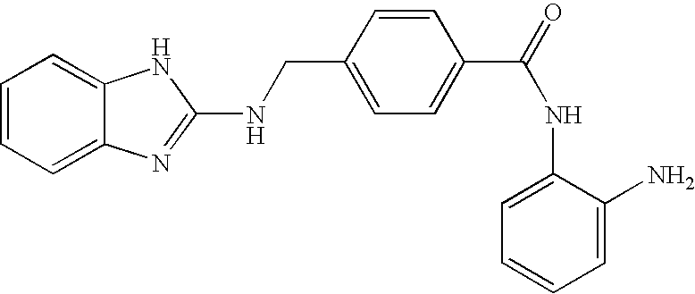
C1=CC=C2C(=C1)NC(NCC1=CC=C(C(NC3=CC=CC=C3N)=O)C=C1)=N2
